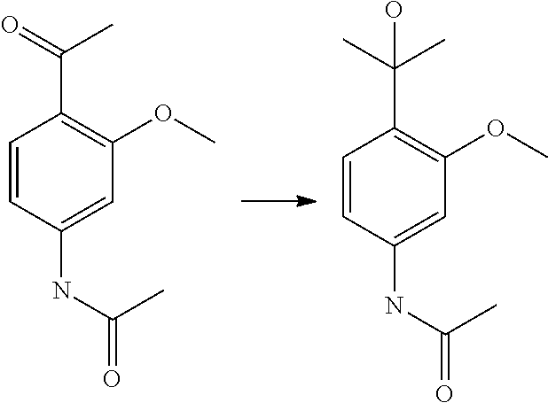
C1=CC(NC(=O)C)=CC(OC)=C1C(=O)C.C1=CC(NC(=O)C)=CC(OC)=C1C(C)(C)O
